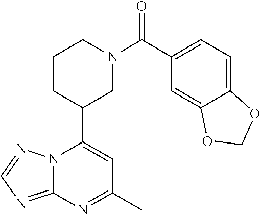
N12C(=NC=N1)N=C(C)C=C2C1CN(C(=O)C2=CC=C3C(=C2)OCO3)CCC1
